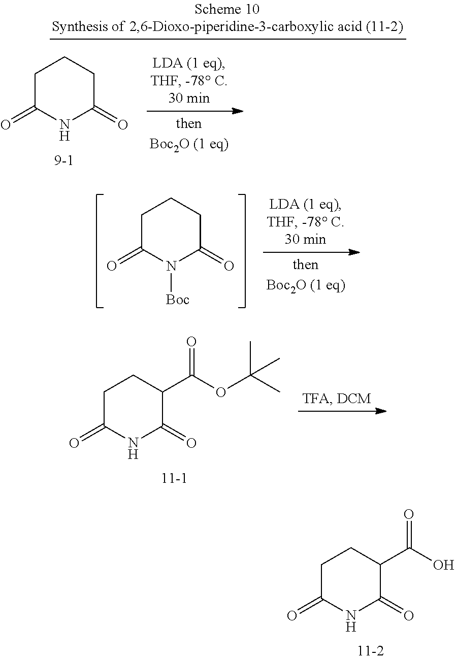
C1(=O)CCC(C(O)=O)C(=O)N1.C1(=O)CCCC(=O)N1[Boc].C1(=O)CCC(C(OC(C)(C)C)=O)C(=O)N1.C1(=O)CCCC(=O)N1
